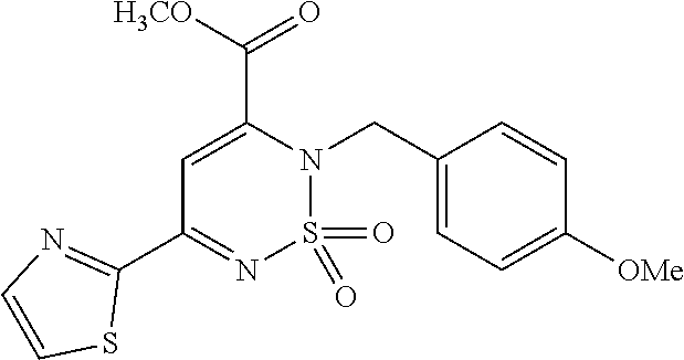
C1(C2=NC=CS2)=NS(=O)(=O)N(CC2=CC=C([OMe])C=C2)C(C([H3CO])=O)=C1
